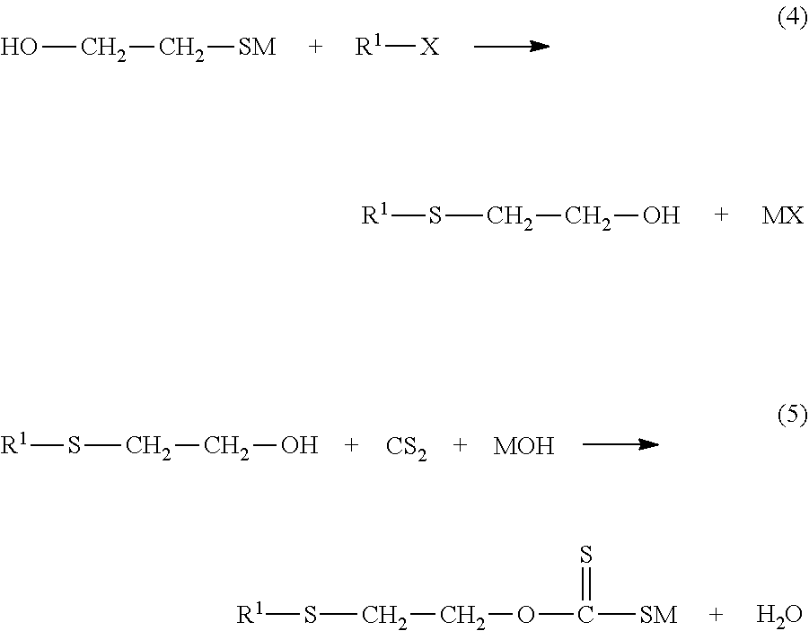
[MX].S(CCO)[R1].[X][R1].OCC[SM].S(CCO)[R1].[CS2].[MOH].S(CCOC([SM])=S)[R1].O
